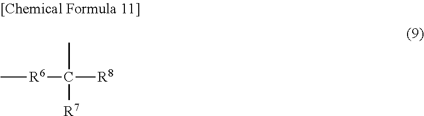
C[R6]C([R8])(C)[R7]
